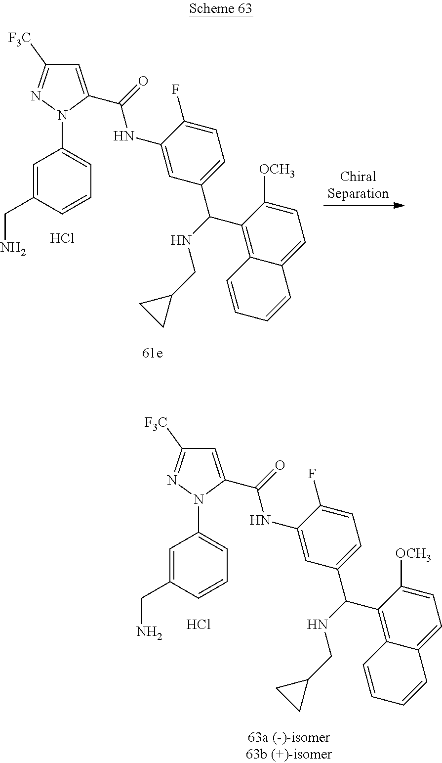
C1=C(CN)C=CC=C1N1C(C(=O)NC2=CC(C(C3=C4C(=CC=C3[OCH3])C=CC=C4)NCC3CC3)=CC=C2F)=CC([F3C])=N1.Cl.C1=C(CN)C=CC=C1N1C(C(=O)NC2=CC(C(C3=C4C(=CC=C3[OCH3])C=CC=C4)NCC3CC3)=CC=C2F)=CC([F3C])=N1.Cl
